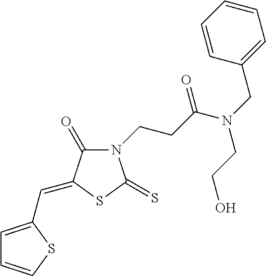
C1=C(C=C2C(=O)N(CCC(N(CC3=CC=CC=C3)CCO)=O)C(=S)S2)SC=C1
